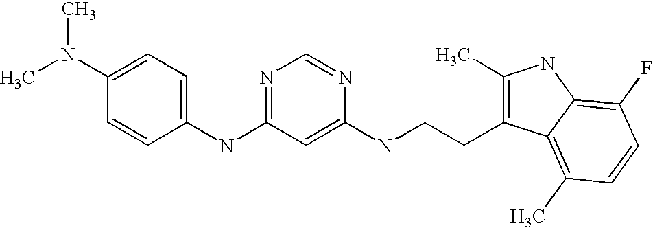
C1(N(C)C)=CC=C(NC2=NC=NC(NCCC3=C(C)NC4=C(F)C=CC(C)=C34)=C2)C=C1
